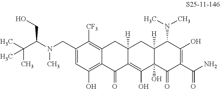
C1=C(CN(C)C(C(C)(C)C)CO)C([CF3])=C2C(=C1O)C(=O)C1=C(O)C3(O)C([H])(CC1([H])C2)C(N(C)C)C(O)=C(C(N)=O)C3=O
